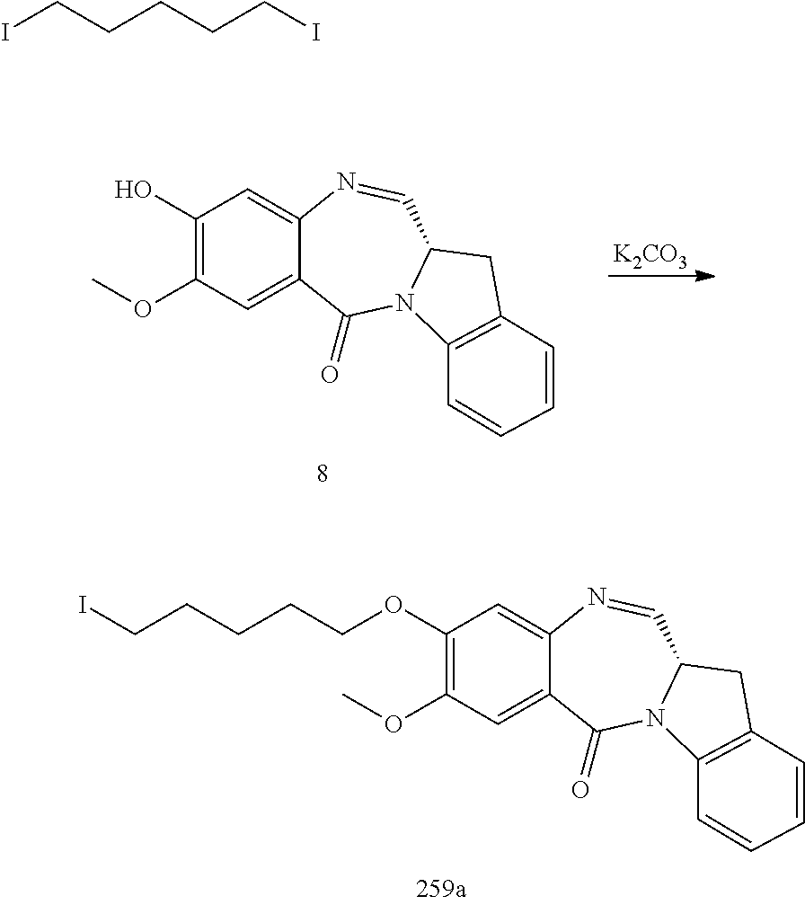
COC1=C(O)C=C2C(=C1)C(=O)N1C(C=N2)CC2=C1C=CC=C2.[K2CO3].COC1=C(OCCCCCI)C=C2C(=C1)C(=O)N1C(C=N2)CC2=C1C=CC=C2.ICCCCCI
